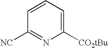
C1([NC])=NC([CO2tBu])=CC=C1
